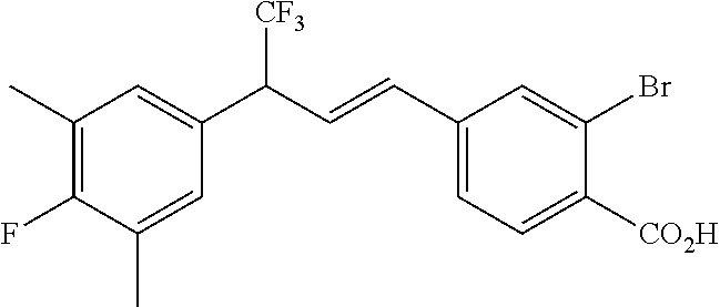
[CO2H]C1=CC=C(C=CC(C2=CC(C)=C(F)C(C)=C2)[CF3])C=C1Br
